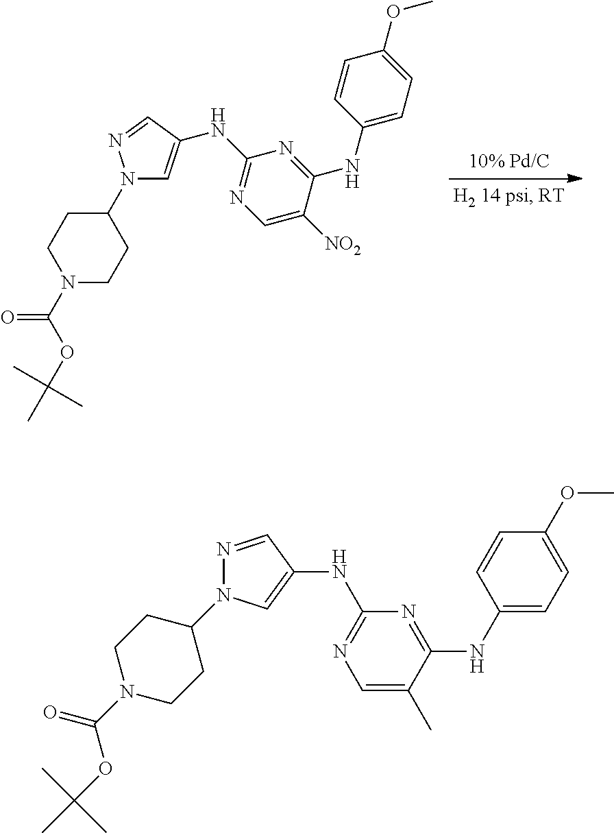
N1(C(OC(C)(C)C)=O)CCC(N2C=C(NC3=NC=C([NO2])C(NC4=CC=C(OC)C=C4)=N3)C=N2)CC1.C1(NC2=NC=C(C)C(NC3=CC=C(OC)C=C3)=N2)=CN(C2CCN(C(OC(C)(C)C)=O)CC2)N=C1
